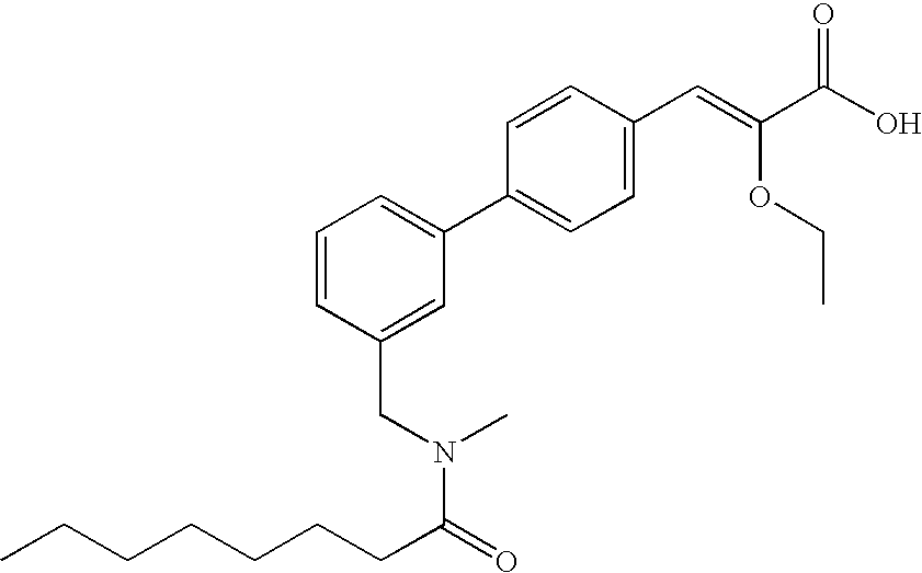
C1=CC(CN(C(=O)CCCCCCC)C)=CC(C2=CC=C(C=C(C(O)=O)OCC)C=C2)=C1
